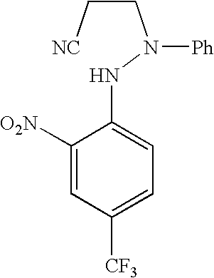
C1([O2N])=CC([CF3])=CC=C1NN(CC[NC])[Ph]
